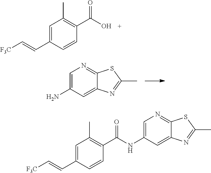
C1=C(C=C[F3C])C=CC(C(O)=O)=C1C.C1=C(N)C=C2C(=N1)SC(C)=N2.C1=C(C=C[F3C])C=CC(C(=O)NC2=CN=C3C(=C2)N=C(C)S3)=C1C
